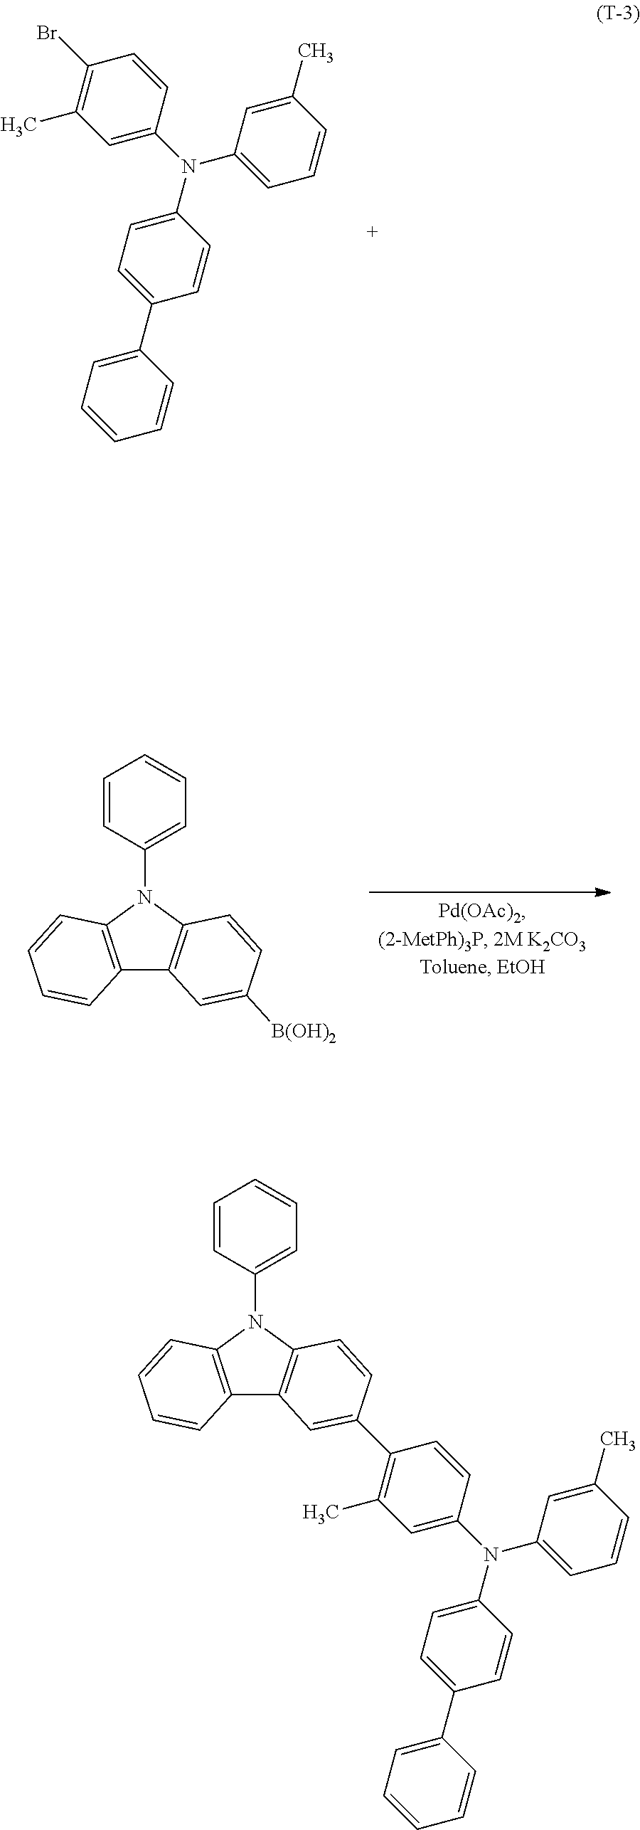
C1=C(N(C2=CC=CC(C)=C2)C2=CC=C(C3=CC=CC=C3)C=C2)C=CC(Br)=C1C.C1=CC(N2C3=C(C4=C2C=CC([B(OH)2])=C4)C=CC=C3)=CC=C1.C1=C(N(C2=CC=CC(C)=C2)C2=CC=C(C3=CC=CC=C3)C=C2)C=CC(C2=CC3=C(N(C4=CC=CC=C4)C4=C3C=CC=C4)C=C2)=C1C
